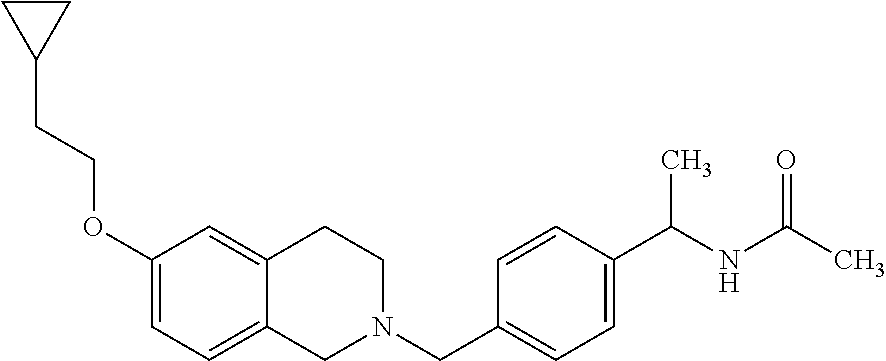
C1(OCCC2CC2)=CC=C2C(=C1)CCN(CC1=CC=C(C(NC(C)=O)C)C=C1)C2
